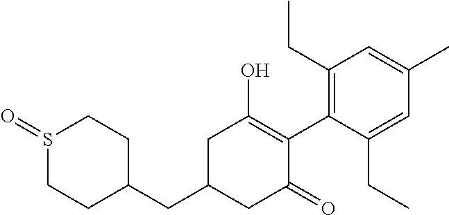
C1(CC2CC(=O)C(C3=C(CC)C=C(C)C=C3CC)=C(O)C2)CCS(=O)CC1
